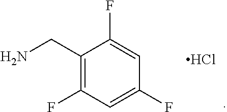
C1(CN)=C(F)C=C(F)C=C1F.Cl
